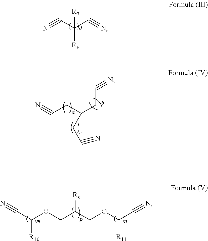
N#CC(C#N)([R8])[R7].C(CC(CC#N)CC#N)#N.C(C(OCC(COC(C#N)[R11])[R9])[R10])#N
